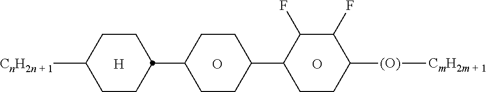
O.O.[H].C1CC(C2CCC([(O)][CmH2m + 1])C(F)C2F)CCC1C1CCC([CnH2n + 1])CC1
